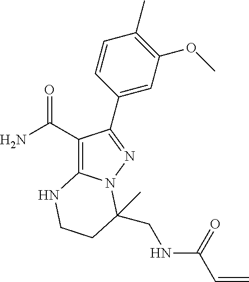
C1(C(=O)N)=C2N(N=C1C1=CC(OC)=C(C)C=C1)C(CNC(C=C)=O)(C)CCN2
